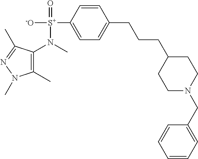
C1(N([S+]([-O])(=O)C2=CC=C(CCCC3CCN(CC4=CC=CC=C4)CC3)C=C2)C)=C(C)N(C)N=C1C
